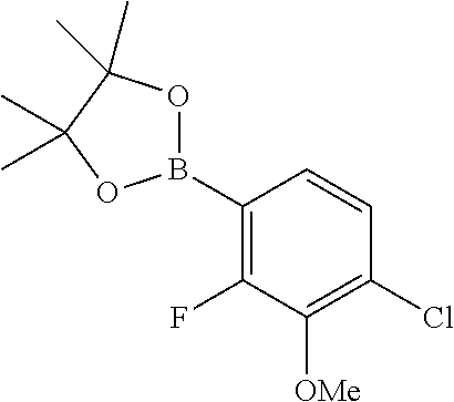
C1(B2OC(C)(C)C(C)(C)O2)=C(F)C([OMe])=C(Cl)C=C1
